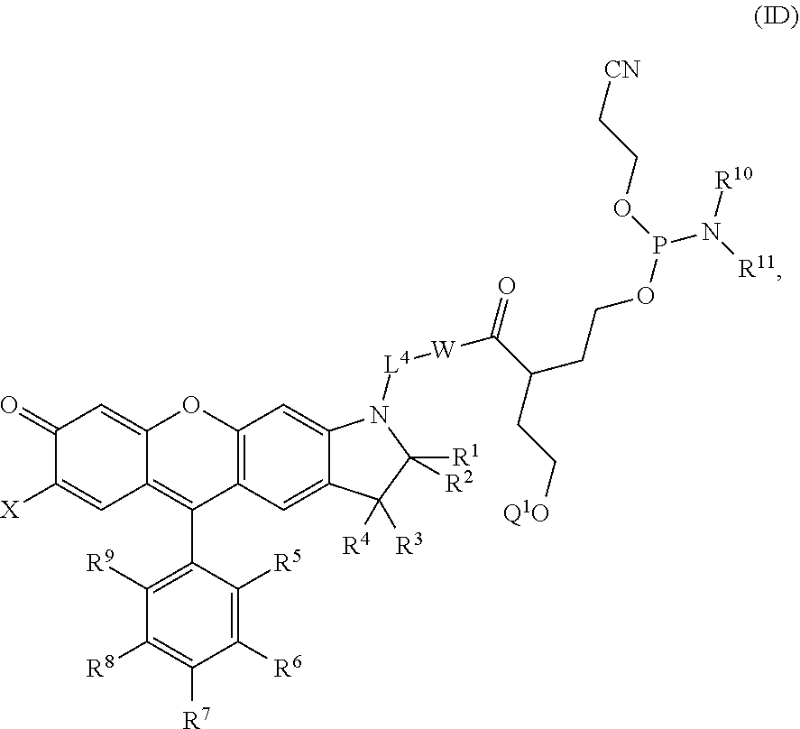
C12=C(C=C3C(=C1)N([L4][W]C(=O)C(CCOP(OCC[CN])N([R10])[R11])CC[Q1O])C([R1])([R2])C3([R4])[R3])C(C1=C([R9])C([R8])=C([R7])C([R6])=C1[R5])=C1C(=CC(=O)C([X])=C1)O2
